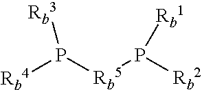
P([Rb5]P([Rb2])[Rb1])([Rb4])[Rb3]
